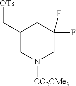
C1(C[OTs])CN([CO2CMe3])CC(F)(F)C1
